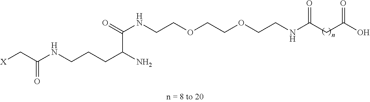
C(NCCOCCOCCNC(CC(O)=O)=O)(C(N)CCCNC(C[X])=O)=O
